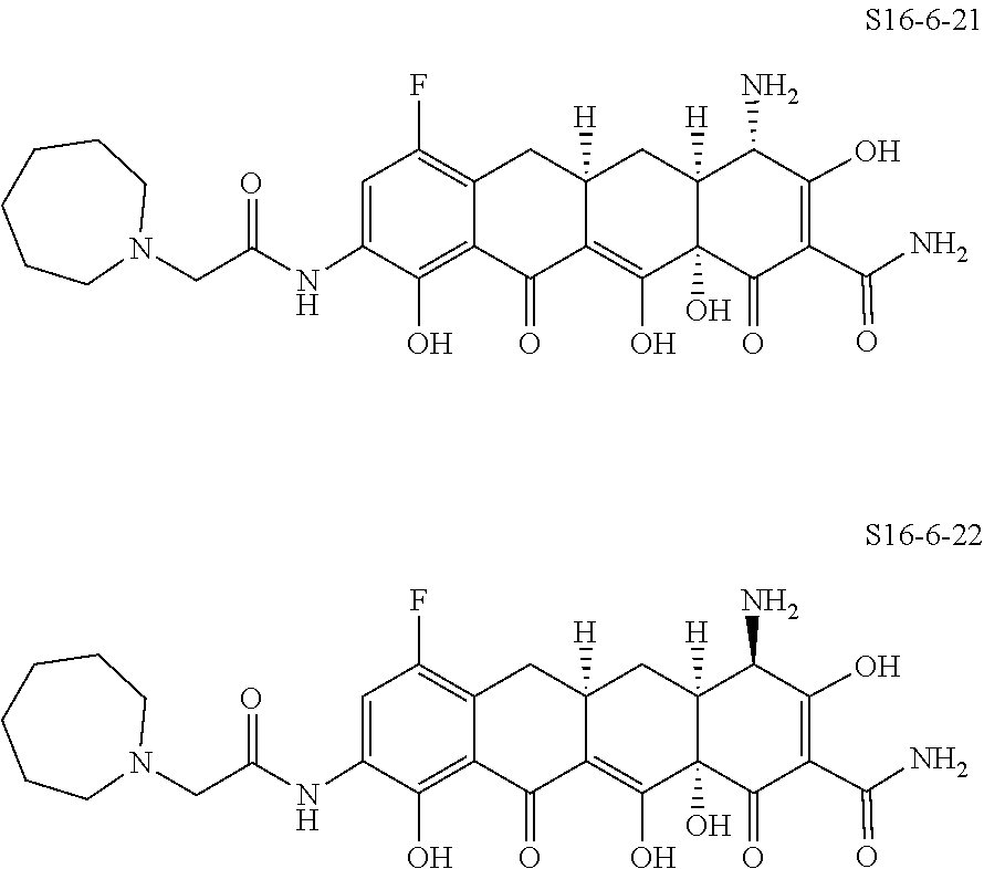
C1(NC(CN2CCCCCC2)=O)=CC(F)=C2CC3([H])CC4([H])C(N)C(O)=C(C(=O)N)C(=O)C4(O)C(O)=C3C(=O)C2=C1O.C1(NC(CN2CCCCCC2)=O)=CC(F)=C2CC3([H])CC4([H])C(N)C(O)=C(C(=O)N)C(=O)C4(O)C(O)=C3C(=O)C2=C1O
